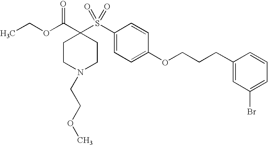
C(OC(C1(S(C2=CC=C(OCCCC3=CC(Br)=CC=C3)C=C2)(=O)=O)CCN(CCOC)CC1)=O)C
